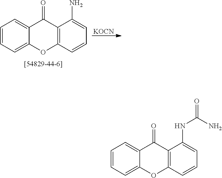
C1=CC=C2C(=C1)C(=O)C1=C(O2)C=CC=C1N.[KOCN].C1=CC=C2C(=C1)C(=O)C1=C(O2)C=CC=C1NC(=O)N
